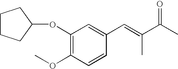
O(C1=C(OC)C=CC(C=C(C(C)=O)C)=C1)C1CCCC1
